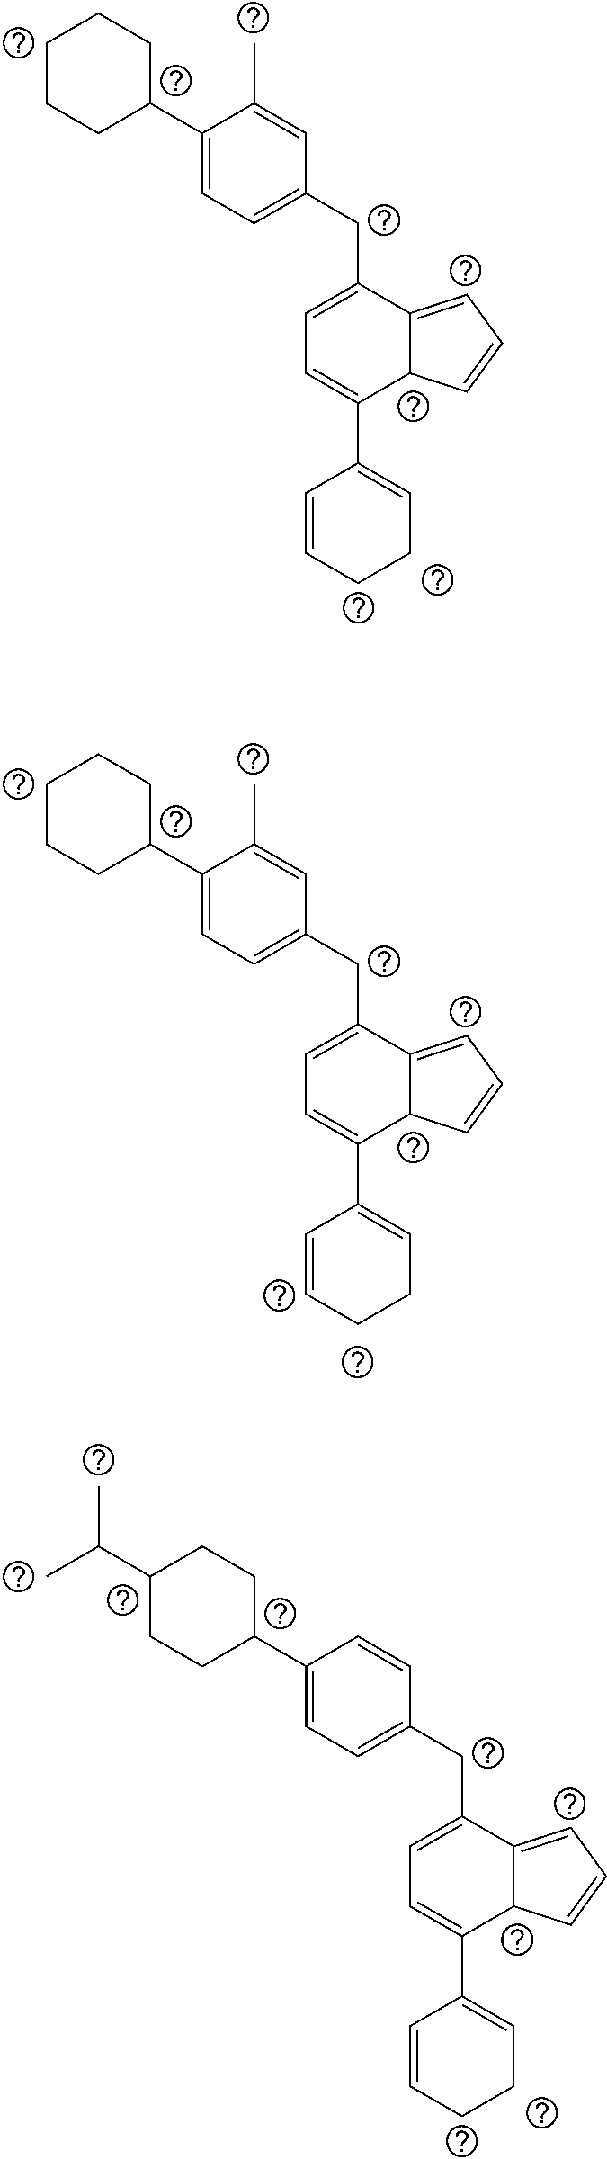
C1(C2=CC=C(CC3=CC=C(C4=CCCC=C4)C4C3=CC=C4)C=C2C)CCCCC1.C1(C2=CC=C(CC3=CC=C(C4=CCCC=C4)C4C3=CC=C4)C=C2C)CCCCC1.C1(C2=CC=C(CC3=CC=C(C4=CCCC=C4)C4C3=CC=C4)C=C2)CCC(C(C)C)CC1
